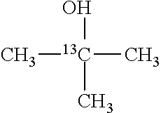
[13C](C)(O)(C)C
